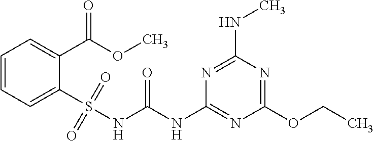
C1=CC=C(S(NC(NC2=NC(OCC)=NC(NC)=N2)=O)(=O)=O)C(C(OC)=O)=C1
